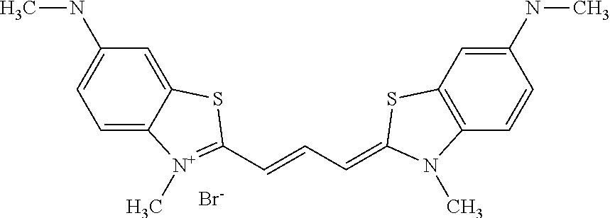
C1=C2C(=CC(NC)=C1)SC(C=CC=C1SC3=C(C=CC(NC)=C3)N1C)=[N+]2C.[Br-]
